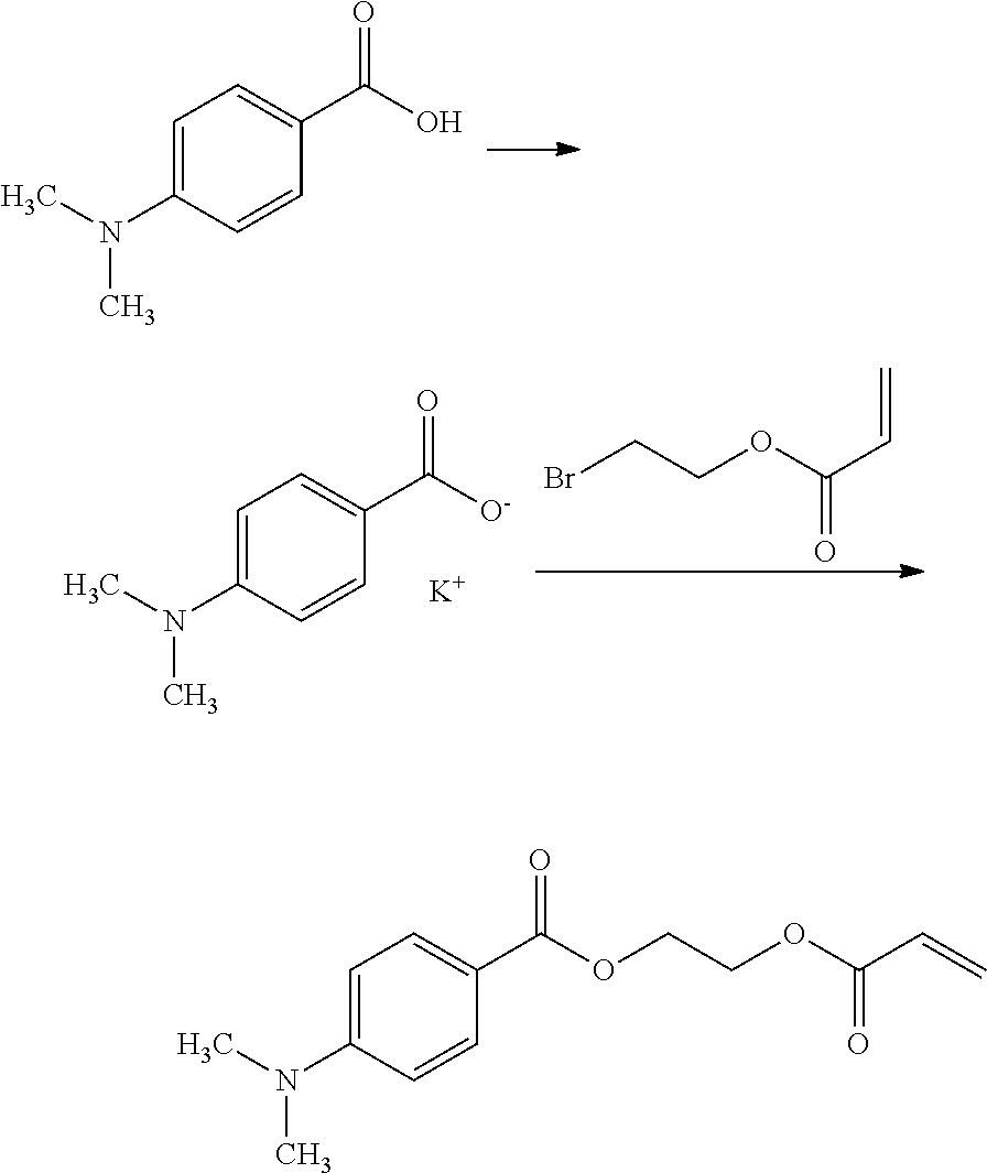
C1=C(N(C)C)C=CC(C(O)=O)=C1.BrCCOC(C=C)=O.C1=C(N(C)C)C=CC(C([O-])=O)=C1.[K].C1=C(N(C)C)C=CC(C(OCCOC(C=C)=O)=O)=C1
